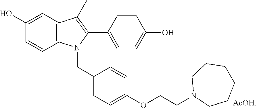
C12=C(N(CC3=CC=C(OCCN4CCCCCC4)C=C3)C(C3=CC=C(O)C=C3)=C1C)C=CC(O)=C2
